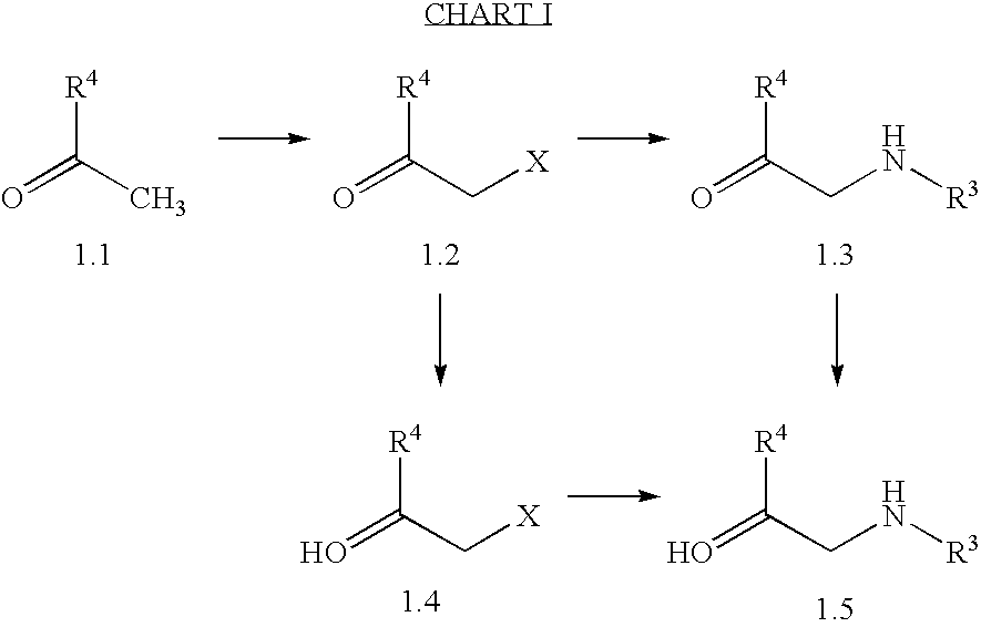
C([R4])(=O)C.C([R4])(=O)C[X].C([R4])(=O)CN[R3].C([R4])(=O)C[X].C([R4])(=O)CN[R3]
